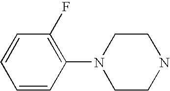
C1=CC(N2CCNCC2)=C(F)C=C1
